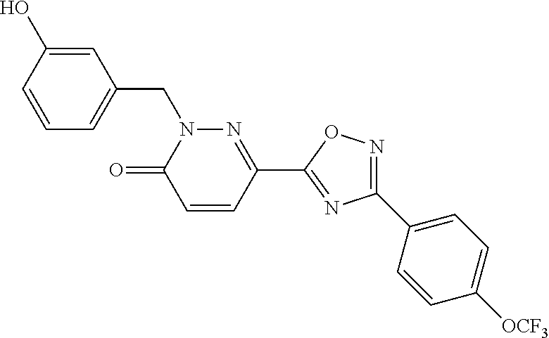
C1=CC(O)=CC(CN2C(=O)C=CC(C3=NC(C4=CC=C([OCF3])C=C4)=NO3)=N2)=C1
